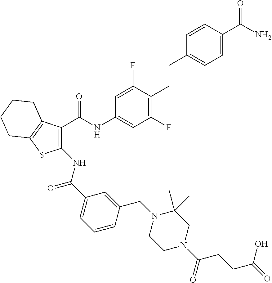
C1(C(NC2=CC(F)=C(CCC3=CC=C(C(N)=O)C=C3)C(F)=C2)=O)=C(NC(C2=CC=CC(CN3CCN(C(CCC(=O)O)=O)CC3(C)C)=C2)=O)SC2=C1CCCC2
